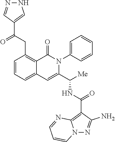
C1=CC=C2C(=C1CC(C1=CNN=C1)=O)C(=O)N(C1=CC=CC=C1)C(C([Me])NC(=O)C1=C3N(N=C1N)C=CC=N3)=C2
